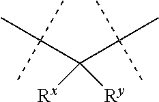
C([Rx])([Ry])(C(C)(C)C)C(C)(C)C
